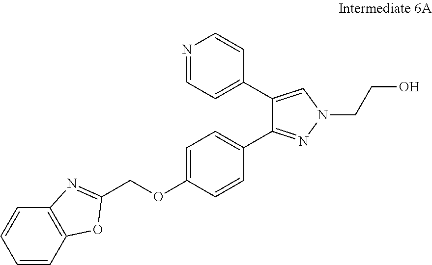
C(OC1=CC=C(C2=NN(CCO)C=C2C2=CC=NC=C2)C=C1)C1=NC2=C(C=CC=C2)O1
